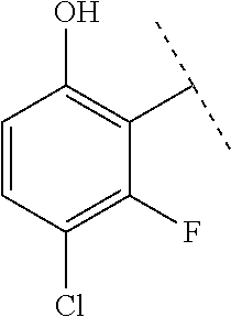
C1=CC(Cl)=C(F)C(C(C)C)=C1O
